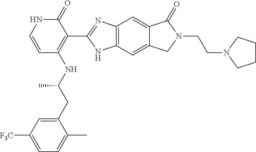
C12=C(C=C3C(=C1)C(=O)N(CCN1CCCC1)C3)NC(C1=C(NC(CC3=CC([F3C])=CC=C3C)C)C=CNC1=O)=N2
